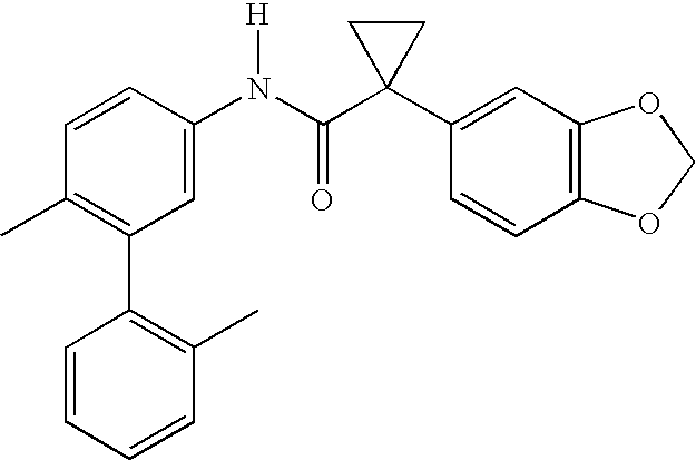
C1(N(C(C2(C3=CC4=C(C=C3)OCO4)CC2)=O)[H])=CC(C2=C(C)C=CC=C2)=C(C)C=C1
